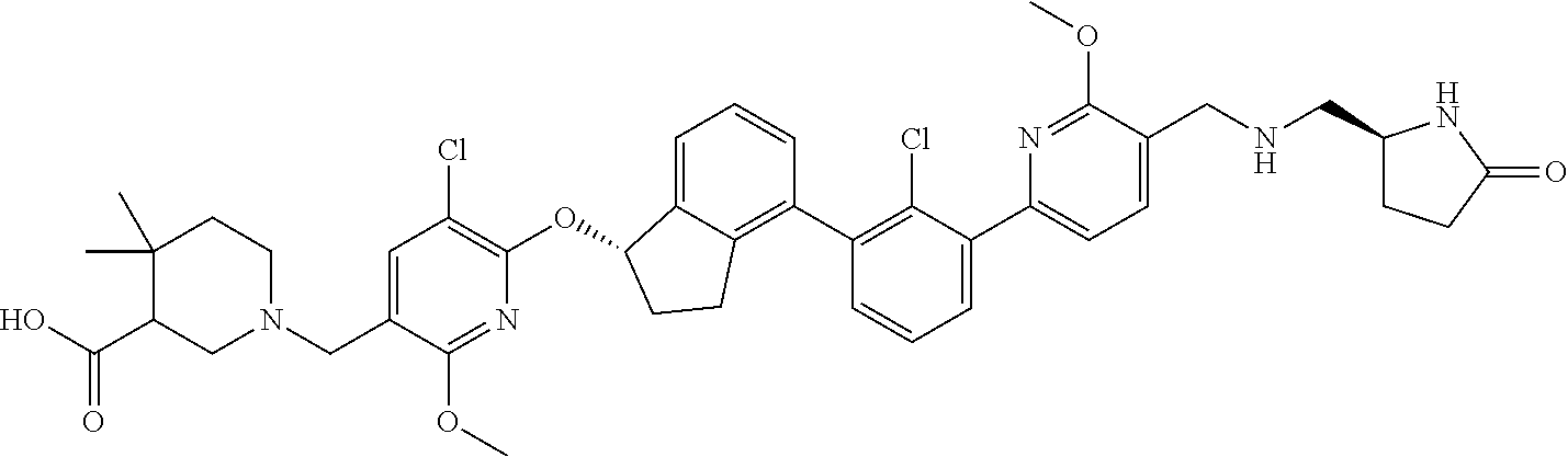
O(C1C2=CC=CC(C3=C(Cl)C(C4=CC=C(CNCC5CCC(=O)N5)C(OC)=N4)=CC=C3)=C2CC1)C1=C(Cl)C=C(CN2CCC(C)(C)C(C(O)=O)C2)C(OC)=N1
